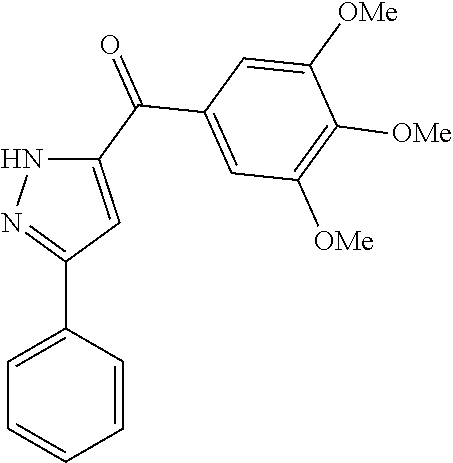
C1=CC(C2=NNC(C(=O)C3=CC([OMe])=C([OMe])C([OMe])=C3)=C2)=CC=C1
